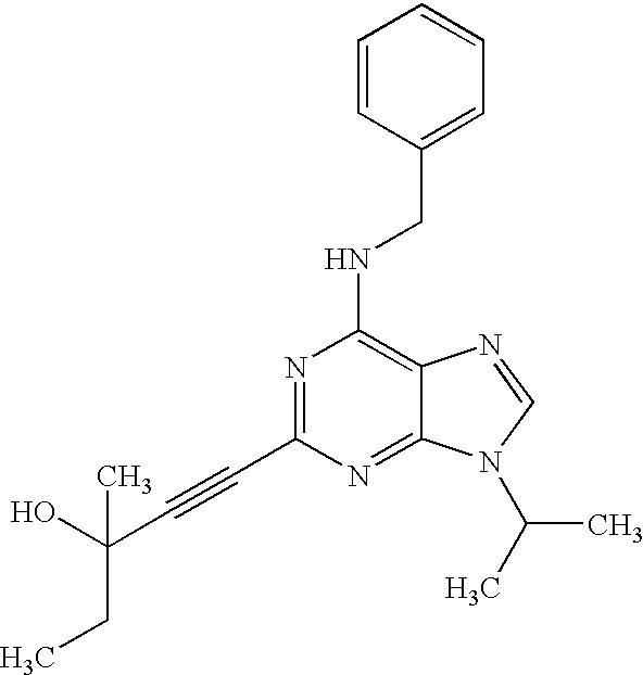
N1=C(C#CC(O)(CC)C)N=C2C(=C1NCC1=CC=CC=C1)N=CN2C(C)C
